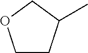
C1CC(C)CO1
